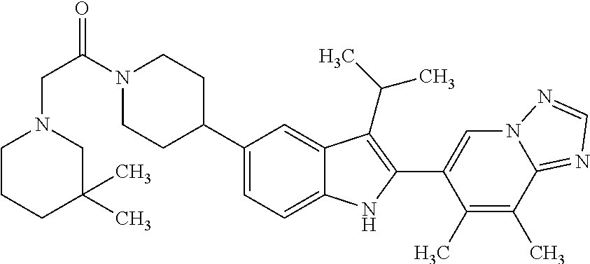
N1(C(CN2CCCC(C)(C)C2)=O)CCC(C2=CC=C3C(=C2)C(C(C)C)=C(C2=CN4C(=NC=N4)C(C)=C2C)N3)CC1
